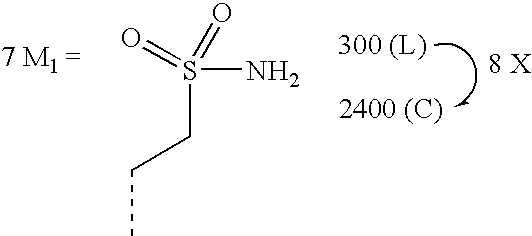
O=S(=O)(N)CCC.[2400 (C)]
